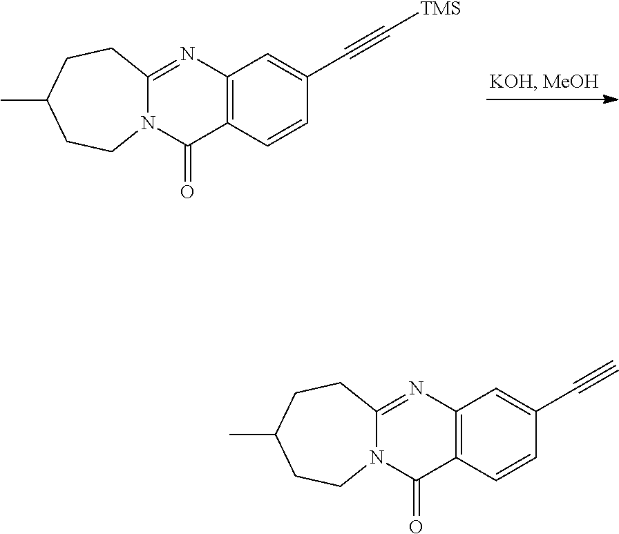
C12=NC3=C(C(=O)N1CCC(C)CC2)C=CC(C#C[TMS])=C3.C12=NC3=C(C(=O)N1CCC(C)CC2)C=CC(C#C)=C3
